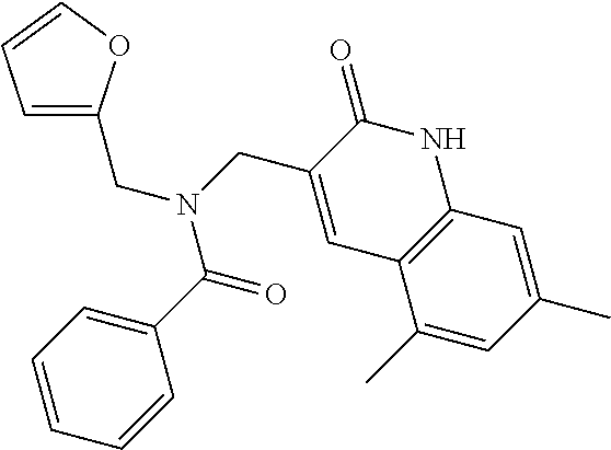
C1=C(CN(C(C2=CC=CC=C2)=O)CC2=CC3=C(NC2=O)C=C(C)C=C3C)OC=C1
